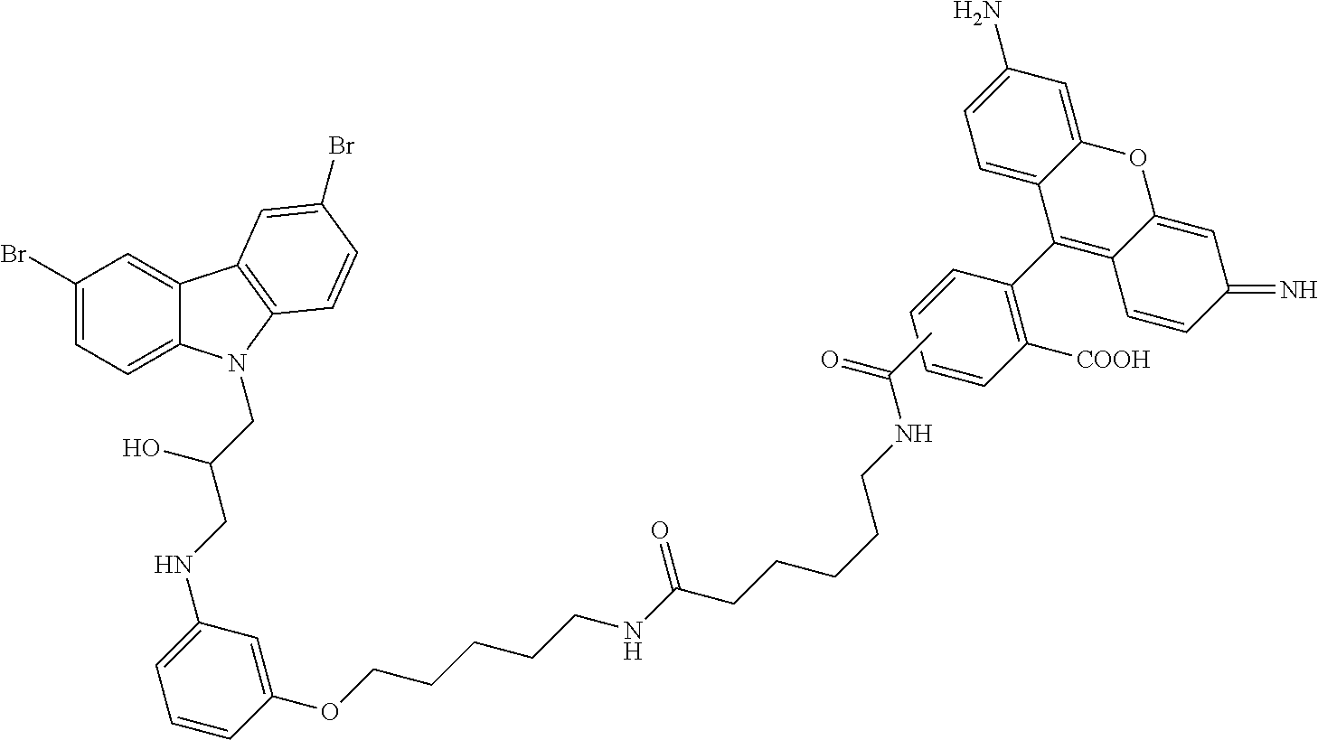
C1=CC([COOH])=C(C2=C3C(=CC(=N)C=C3)OC3=CC(N)=CC=C23)C=C1.C1(Br)=CC=C2C(=C1)C1=C(N2CC(CNC2=CC=CC(OCCCCCNC(CCCCCNC(C)=O)=O)=C2)O)C=CC(Br)=C1
